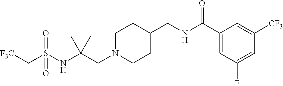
C(S(NC(CN1CCC(CNC(C2=CC(F)=CC([CF3])=C2)=O)CC1)(C)C)(=O)=O)[F3C]
